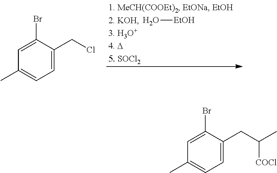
O[EtOH].C1=C(CCl)C(Br)=CC(C)=C1.C1=C(CC([COCl])C)C(Br)=CC(C)=C1
